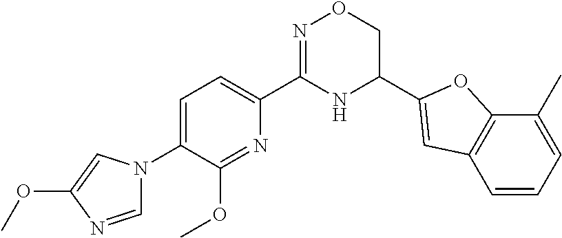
C1=C(N2C=NC(OC)=C2)C(OC)=NC(C2=NOCC(C3=CC4=C(O3)C(C)=CC=C4)N2)=C1
